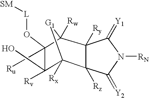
C12([Rx])[G1]C([Rw])(C(O[L][SM])(C[Ru])C1([Rv])O)C1([Ry])C2([Rz])C(=[Y2])N([RN])C1=[Y1]
